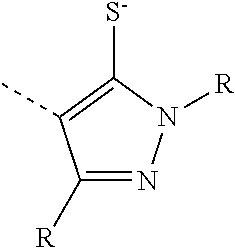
C1([R])=NN([R])C([S-])=C1C
